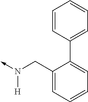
N([H])(CC1=CC=CC=C1C1=CC=CC=C1)->C
